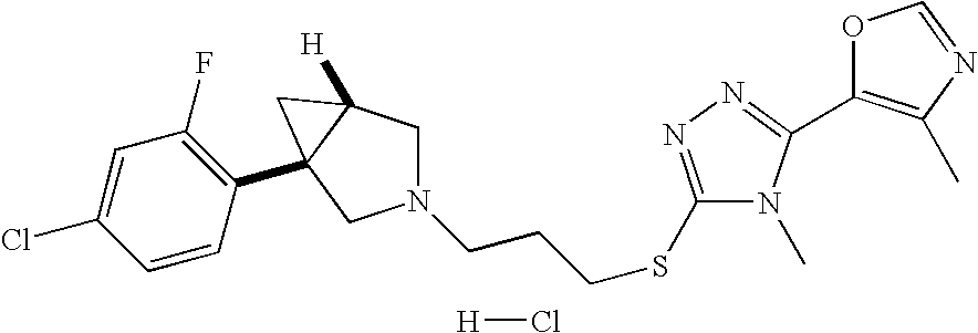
N1(CCCSC2=NN=C(C3=C(C)N=CO3)N2C)CC2([H])C(C3=C(F)C=C(Cl)C=C3)(C1)C2.[H]Cl
